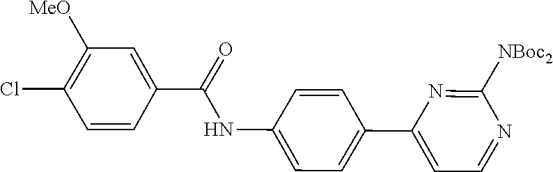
C1=CC(C2=CC=NC([NBoc2])=N2)=CC=C1NC(=O)C1=CC([MeO])=C(Cl)C=C1
